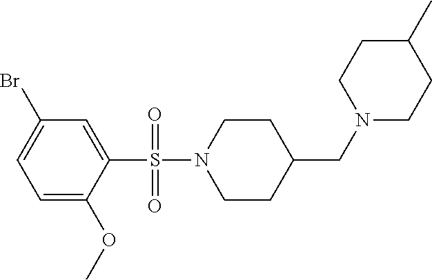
N1(S(C2=CC(Br)=CC=C2OC)(=O)=O)CCC(CN2CCC(C)CC2)CC1
